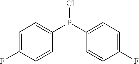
ClP(C1=CC=C(F)C=C1)C1=CC=C(F)C=C1
